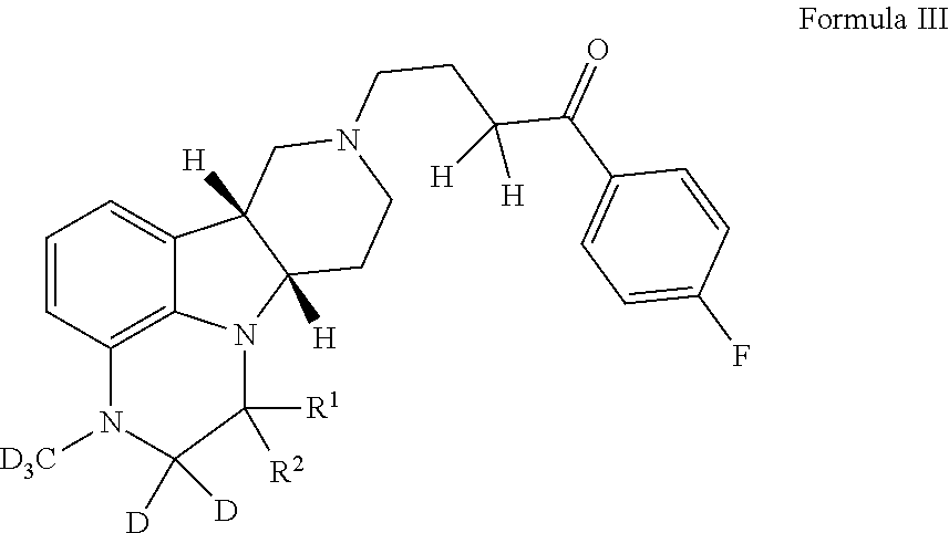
C1=CC2=C3C(=C1)C1([H])C([H])(N3C([R1])([R2])C([D])([D])N2[D3C])CCN(CCC(C(C2=CC=C(F)C=C2)=O)([H])[H])C1
